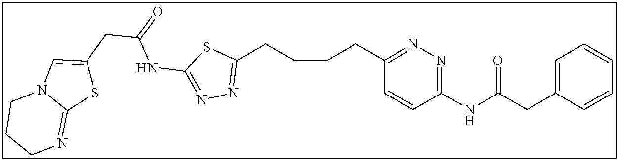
C1(CCCCC2=NN=C(NC(=O)CC3=CN4C(=NCCC4)S3)S2)=NN=C(NC(CC2=CC=CC=C2)=O)C=C1
